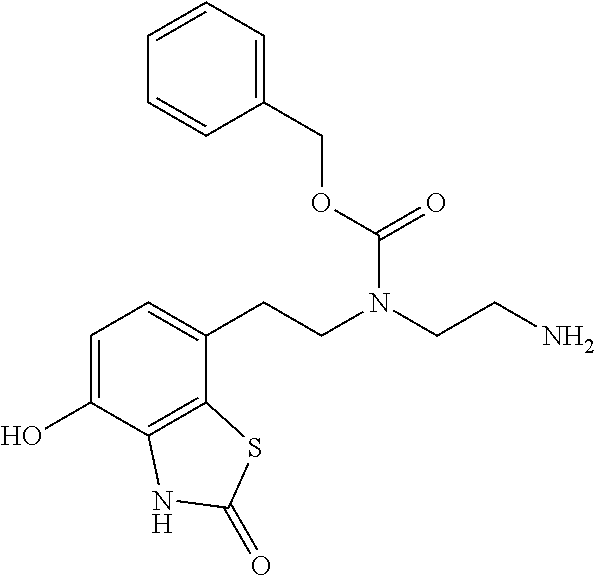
C1=C(O)C2=C(C(CCN(CCN)C(OCC3=CC=CC=C3)=O)=C1)SC(=O)N2
